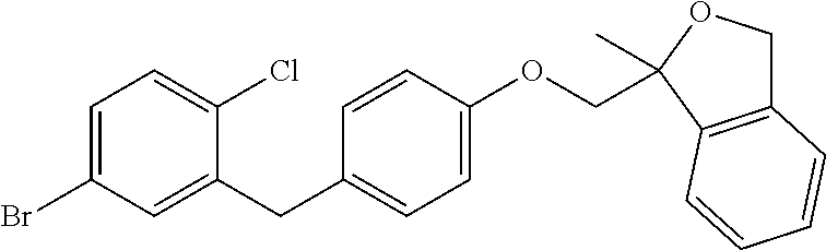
C1(Br)=CC=C(Cl)C(CC2=CC=C(OCC3(C)OCC4=C3C=CC=C4)C=C2)=C1
